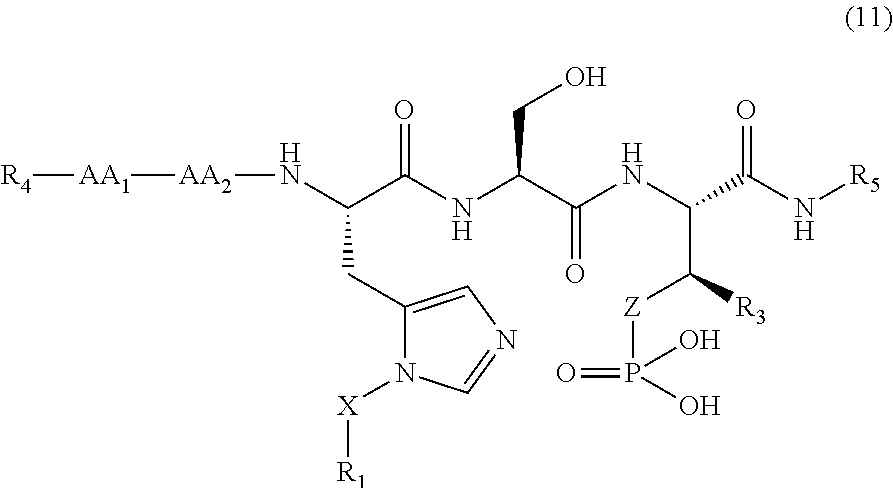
C(NC(C(NC(C(N[R5])=O)C([R3])[Z]P(=O)(O)O)=O)CO)(=O)C(N[AA2][AA1][R4])CC1=CN=CN1[X][R1]
